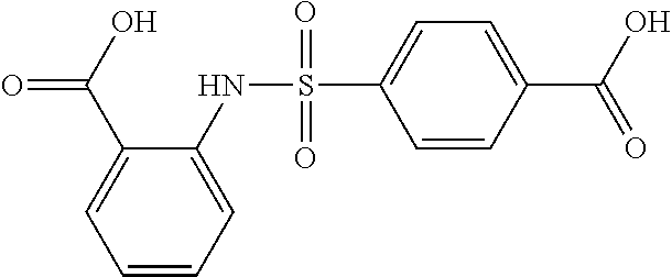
C1=CC=C(NS(=O)(=O)C2=CC=C(C(O)=O)C=C2)C(C(O)=O)=C1
